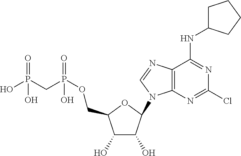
C1(O)C(O)C(N2C3=C(N=C2)C(NC2CCCC2)=NC(Cl)=N3)OC1COP(CP(O)(=O)O)(=O)O
